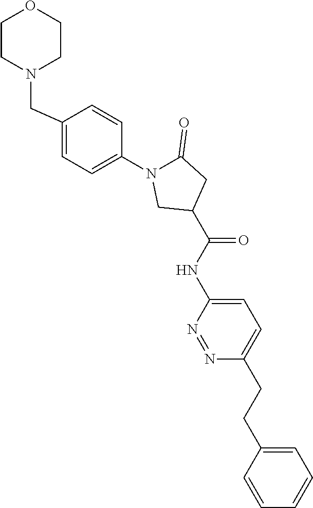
C1=C(CCC2=CC=C(NC(C3CC(=O)N(C4=CC=C(CN5CCOCC5)C=C4)C3)=O)N=N2)C=CC=C1
